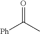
[Ph]C(C)=O
